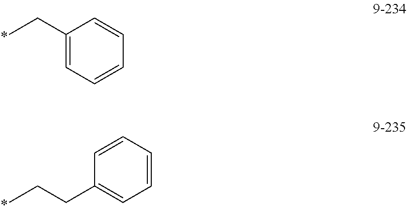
C(C)C1=CC=CC=C1.C(C)CC1=CC=CC=C1
